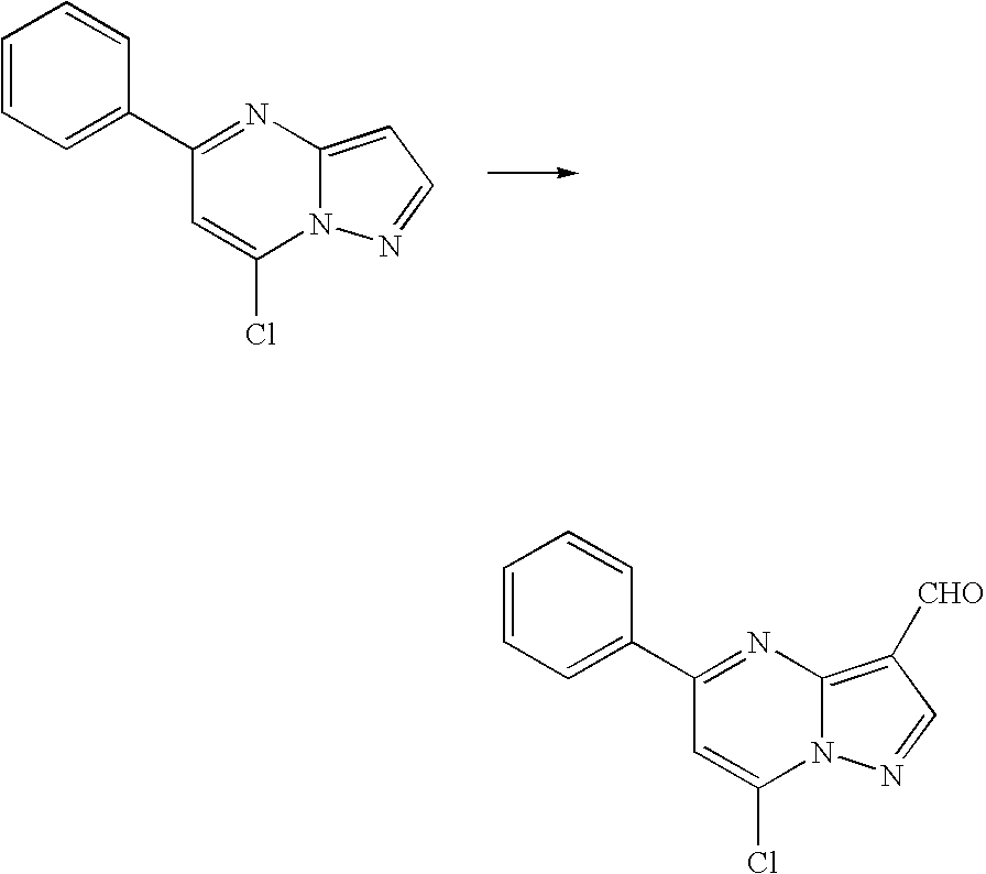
C1(C2=CC=CC=C2)=NC2=CC=NN2C(Cl)=C1.C1(C2=CC=CC=C2)=NC2=C([CHO])C=NN2C(Cl)=C1
